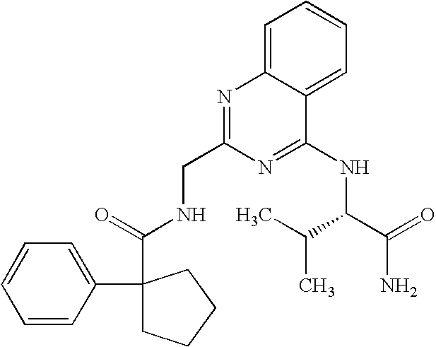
C1=CC=C(C2(C(=O)NCC3=NC4=CC=CC=C4C(NC(C(=O)N)C(C)C)=N3)CCCC2)C=C1
